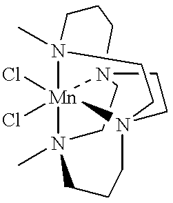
C1N23[Mn]45(Cl)(Cl)N(C)(CCC2)CCN4(C1)CCCN5(C)CC3
